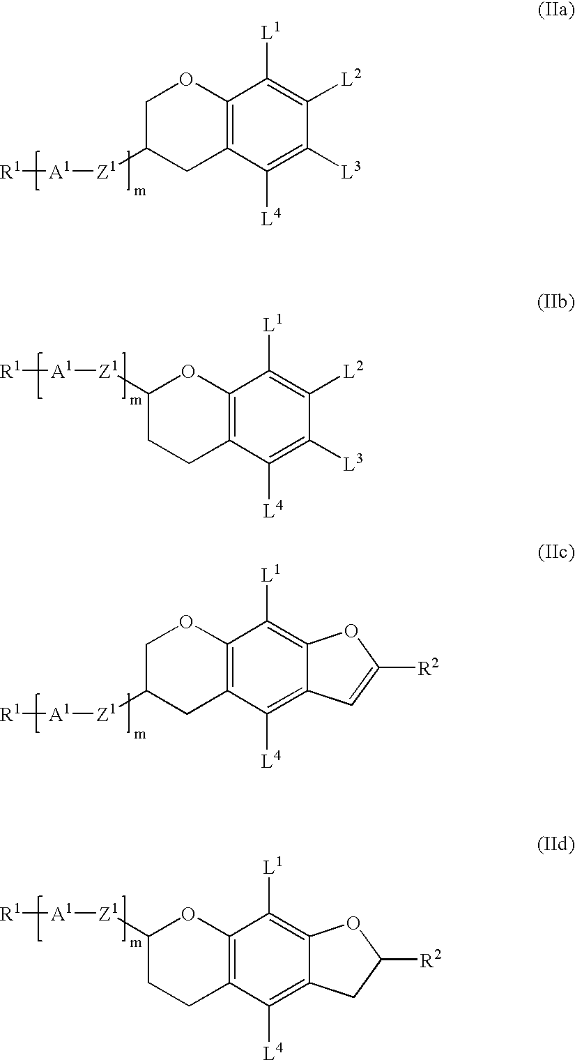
C12=C(C([L4])=C([L3])C([L2])=C1[L1])CC([Z1][A1][R1])CO2.C12=C(C([L4])=C([L3])C([L2])=C1[L1])CCC([Z1][A1][R1])O2.C12=C(C([L4])=C3C(=C1[L1])OC([R2])=C3)CC([Z1][A1][R1])CO2.C12=C(C([L4])=C3C(=C1[L1])OC([R2])C3)CCC([Z1][A1][R1])O2
